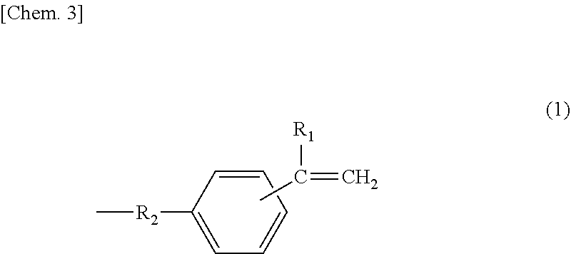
C1=CC=CC=C1[R2]C.CC(=C)[R1]
